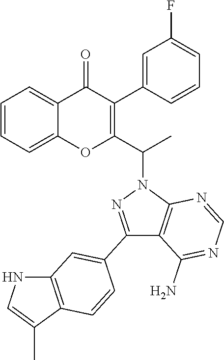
C1=CC=C2C(=C1)C(=O)C(C1=CC(F)=CC=C1)=C(C(N1N=C(C3=CC4=C(C(C)=CN4)C=C3)C3=C1N=CN=C3N)C)O2
